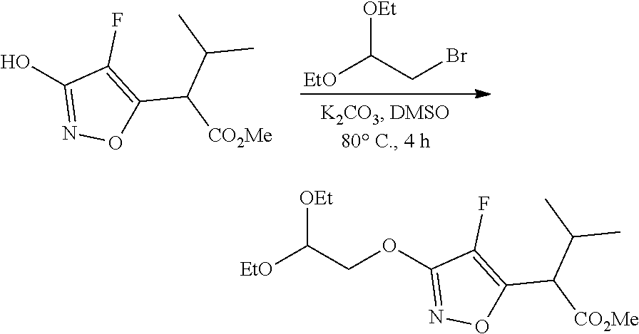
OC1=NOC(C([CO2Me])C(C)C)=C1F.[EtO]C(CBr)[OEt].O(C1=NOC(C([CO2Me])C(C)C)=C1F)CC([EtO])[OEt]
